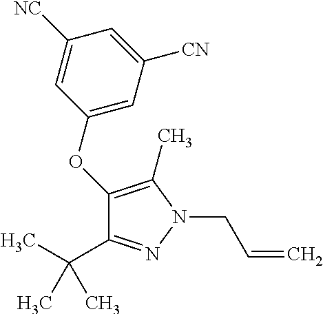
C1(OC2=CC([CN])=CC([NC])=C2)=C(C)N(CC=C)N=C1C(C)(C)C
